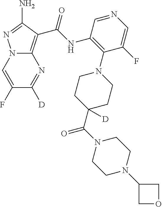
N12C(=C(C(NC3=C(N4CCC(C(N5CCN(C6COC6)CC5)=O)([D])CC4)C(F)=CN=C3)=O)C(N)=N1)N=C([D])C(F)=C2
